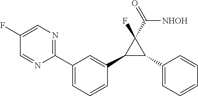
C1(C2=CC=CC(C3C(C4=CC=CC=C4)C3(F)C([NHOH])=O)=C2)=NC=C(F)C=N1
